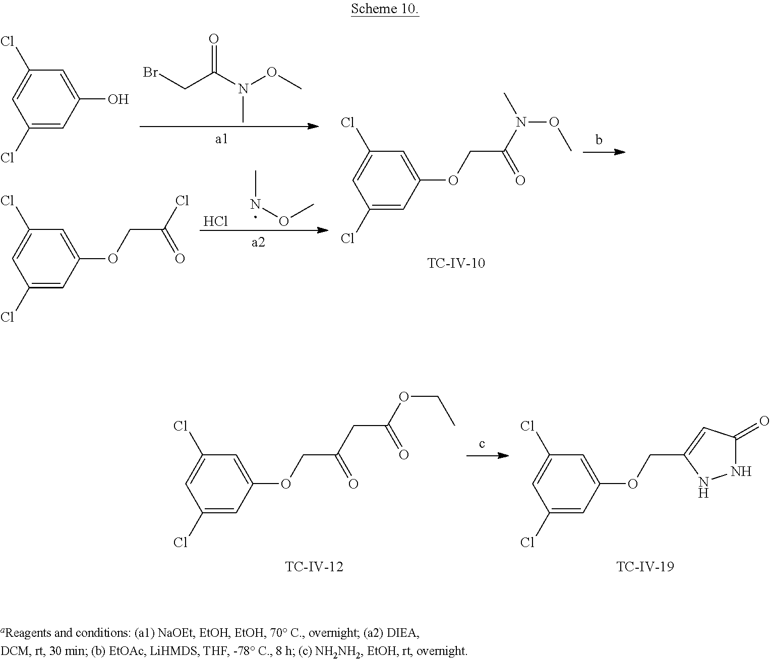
BrCC(N(C)OC)=O.Cl.N(OC)C.C1=C(OCC(N(OC)C)=O)C=C(Cl)C=C1Cl.C1=C(OCC(Cl)=O)C=C(Cl)C=C1Cl.C1=C(O)C=C(Cl)C=C1Cl.C1=C(OCC(CC(=O)OCC)=O)C=C(Cl)C=C1Cl.C1=C(OCC2=CC(=O)NN2)C=C(Cl)C=C1Cl
